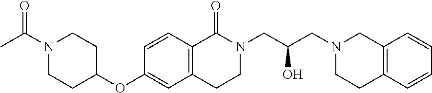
O(C1CCN(C(C)=O)CC1)C1=CC2=C(C=C1)C(=O)N(CC(CN1CCC3=C(C1)C=CC=C3)O)CC2
